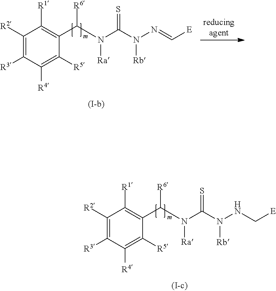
C1([R2])=C([R3])C([R4])=C([R5])C(C(N(C(=S)N(N=C[E])[Rb])[Ra])[R6])=C1[R1].C1([R2])=C([R3])C([R4])=C([R5])C(C(N(C(=S)N(NC[E])[Rb])[Ra])[R6])=C1[R1]
